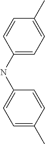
N(C1=CC=C(C)C=C1)C1=CC=C(C)C=C1
